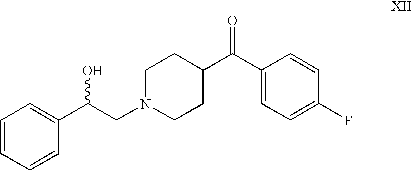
C1=CC=CC(C(CN2CCC(C(C3=CC=C(F)C=C3)=O)CC2)O)=C1
